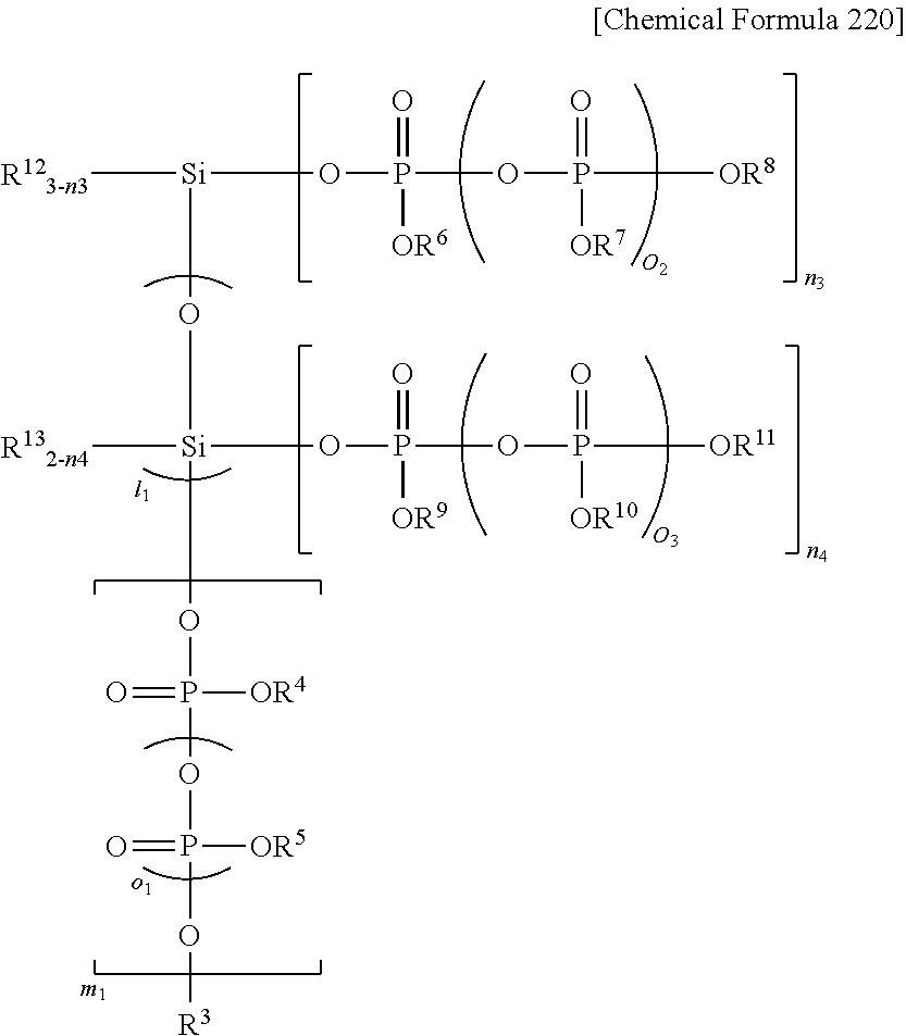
[R123-n3][Si](OP(=O)([OR6])OP([OR8])(=O)[OR7])O[Si]([R132-n4])(OP(=O)([OR9])OP([OR11])(=O)[OR10])OP(OP([OR5])(O[R3])=O)([OR4])=O
